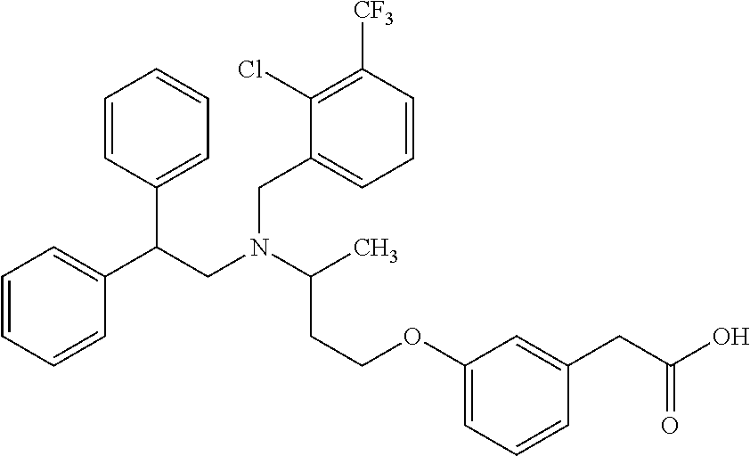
C1=CC=CC(C(CN(C(CCOC2=CC=CC(CC(O)=O)=C2)C)CC2=CC=CC([CF3])=C2Cl)C2=CC=CC=C2)=C1
